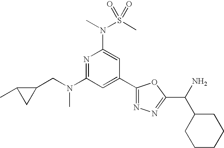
N1=C(N(CC2C(C)C2)C)C=C(C2=NN=C(C(N)C3CCCCC3)O2)C=C1N(S(C)(=O)=O)C
